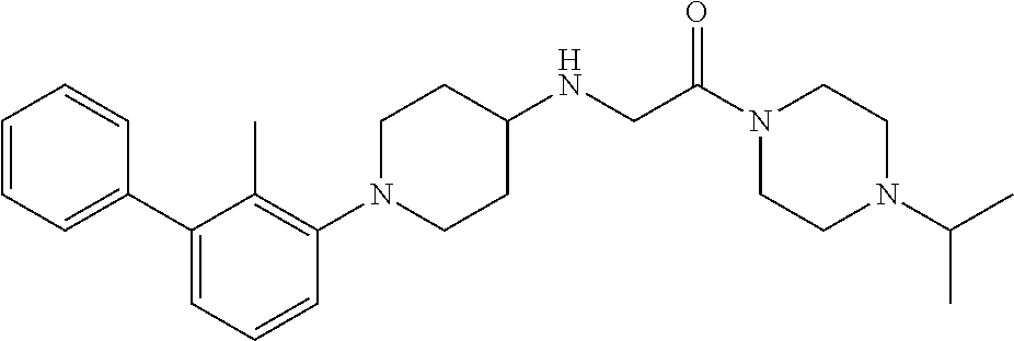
C1=CC=CC(C2=CC=CC(N3CCC(NCC(N4CCN(C(C)C)CC4)=O)CC3)=C2C)=C1
